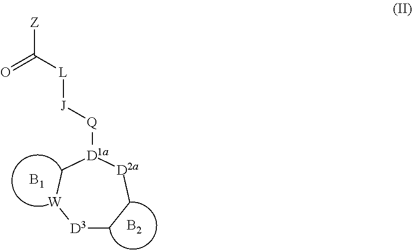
[D3]1CC[D2a][D1a]([Q][J][L]C(=O)[Z])C[W]1.[B1].[B2]
